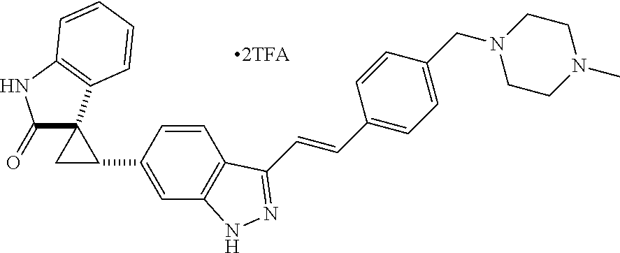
C(C1=CC=C(CN2CCN(C)CC2)C=C1)=CC1=NNC2=C1C=CC(C1CC13C(=O)NC1=C3C=CC=C1)=C2
